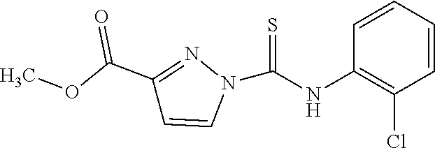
C1(NC(N2N=C(C(OC)=O)C=C2)=S)=C(Cl)C=CC=C1
